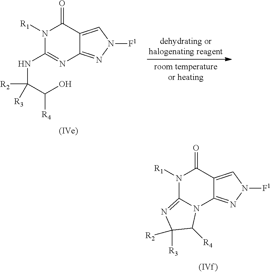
N1([R1])C(NC(C([R4])O)([R2])[R3])=NC2=NN([F1])C=C2C1=O.N1([R1])C2=NC([R3])([R2])C([R4])N2C2=NN([F1])C=C2C1=O
